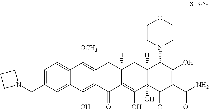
C12=CC=C(CN3CCC3)C=C1C(O)=C1C(=C2[OCH3])CC2([H])C(=C(O)C3(O)C([H])(C2)C(N2CCOCC2)C(O)=C(C(N)=O)C3=O)C1=O
